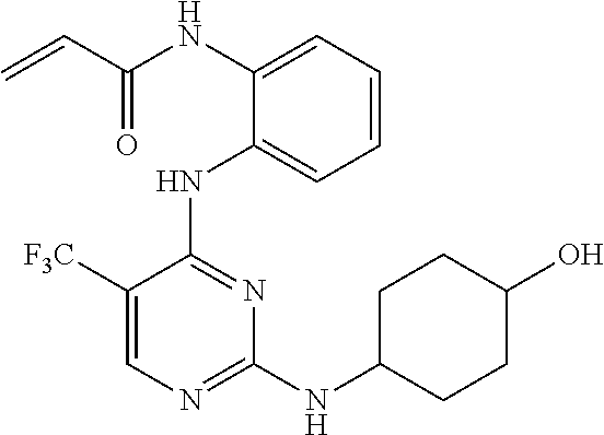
C=CC(NC1=CC=CC=C1NC1=NC(NC2CCC(O)CC2)=NC=C1[F3C])=O
